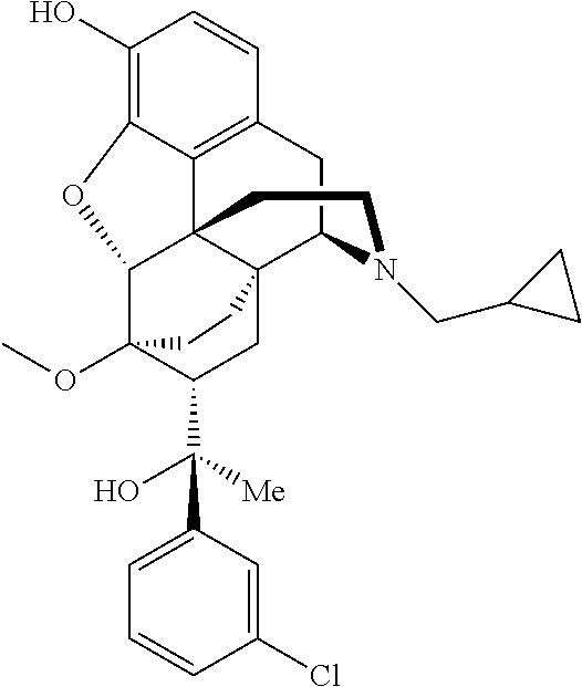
C1(O)=C2C3=C(C=C1)CC1C45C3(C(C(OC)(C(C(C3=CC=CC(Cl)=C3)(O)[Me])C4)CC5)O2)CCN1CC1CC1
